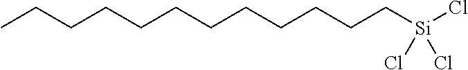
CCCCCCCCCCCC[Si](Cl)(Cl)Cl
